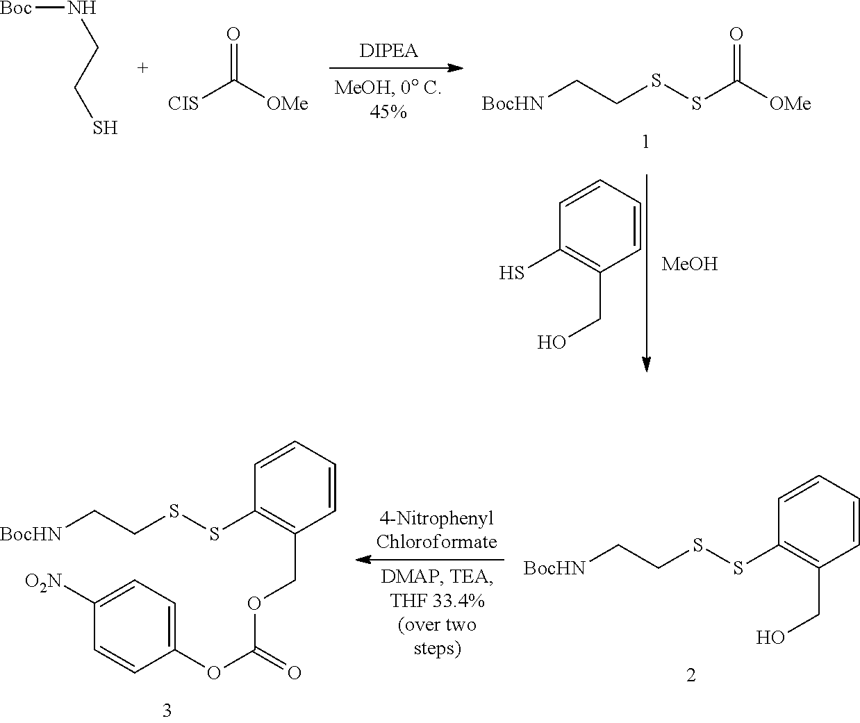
[Boc]NCCS.[CIS]C([OMe])=O.[BocHN]CCSSC([OMe])=O.C1=CC=CC(CO)=C1S.[MeOH].[BocHN]CCSSC1=C(CO)C=CC=C1.[BocHN]CCSSC1=C(COC(OC2=CC=C([O2N])C=C2)=O)C=CC=C1
